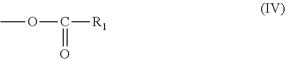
COC([R1])=O
